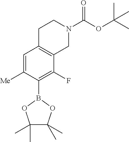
C1=C([Me])C(B2OC(C)(C)C(C)(C)O2)=C(F)C2=C1CCN(C(OC(C)(C)C)=O)C2
